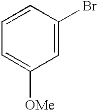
C1=C(Br)C=CC=C1[OMe]
